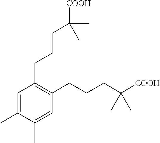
C1=C(C)C(C)=CC(CCCC([COOH])(C)C)=C1CCCC(C)(C)[COOH]
